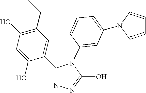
C1(O)=C(CC)C=C(C2=NN=C(O)N2C2=CC(N3C=CC=C3)=CC=C2)C(O)=C1
